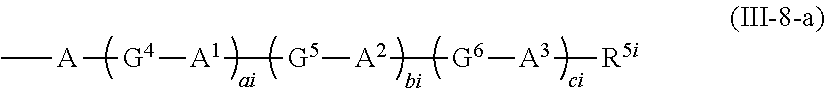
C[A][G4][A1][G5][A2][G6][A3][R5i]
